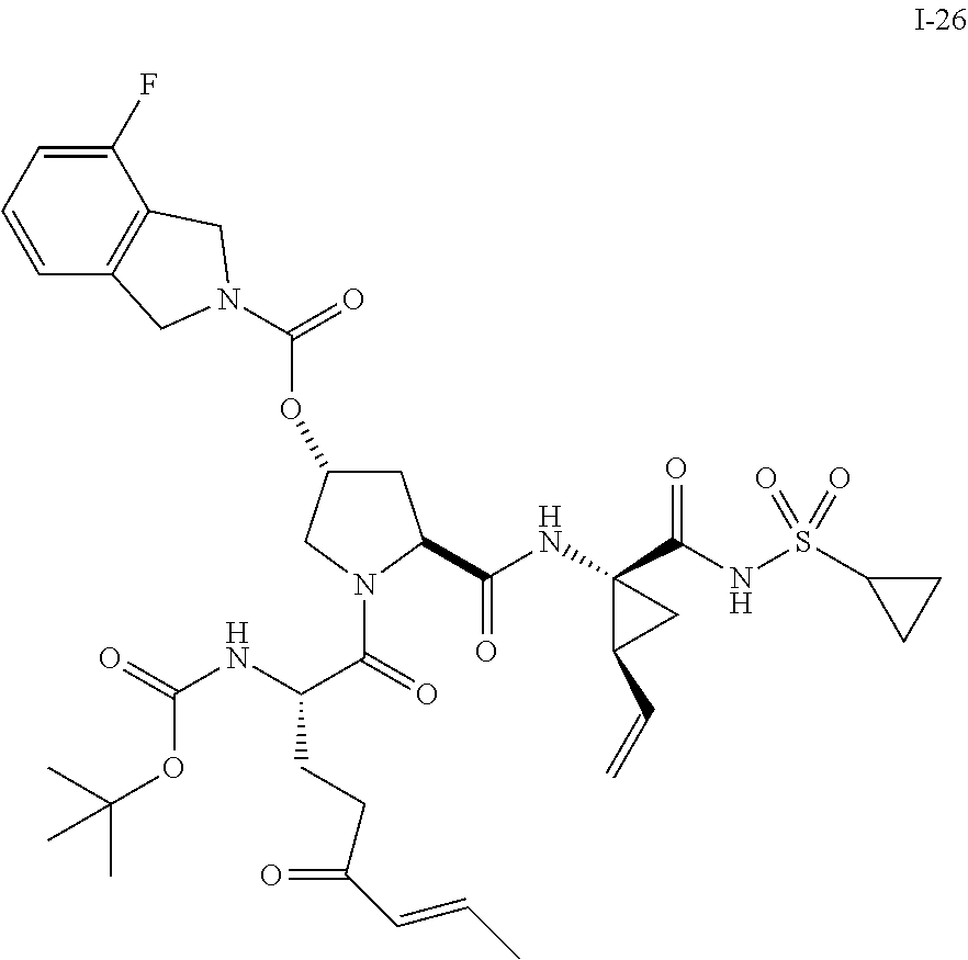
C(NC(C(=O)N1C(C(NC2(C(NS(C3CC3)(=O)=O)=O)C(C=C)C2)=O)CC(OC(=O)N2CC3=C(C(F)=CC=C3)C2)C1)CCC(C=CC)=O)(=O)OC(C)(C)C
